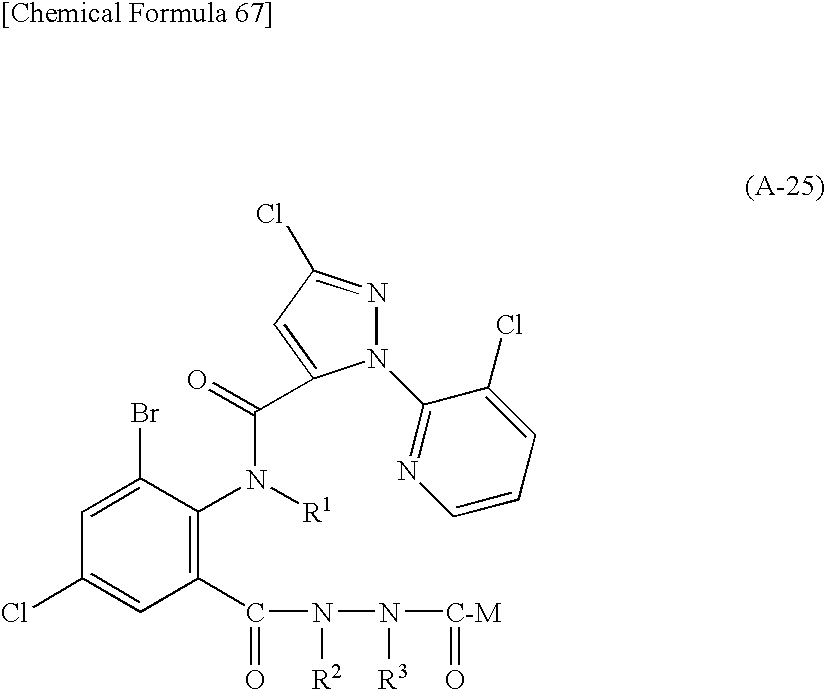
N1(C2=NC=CC=C2Cl)N=C(Cl)C=C1C(=O)N([R1])C1=C(C(=O)N([R2])N([R3])[C-M]=O)C=C(Cl)C=C1Br
